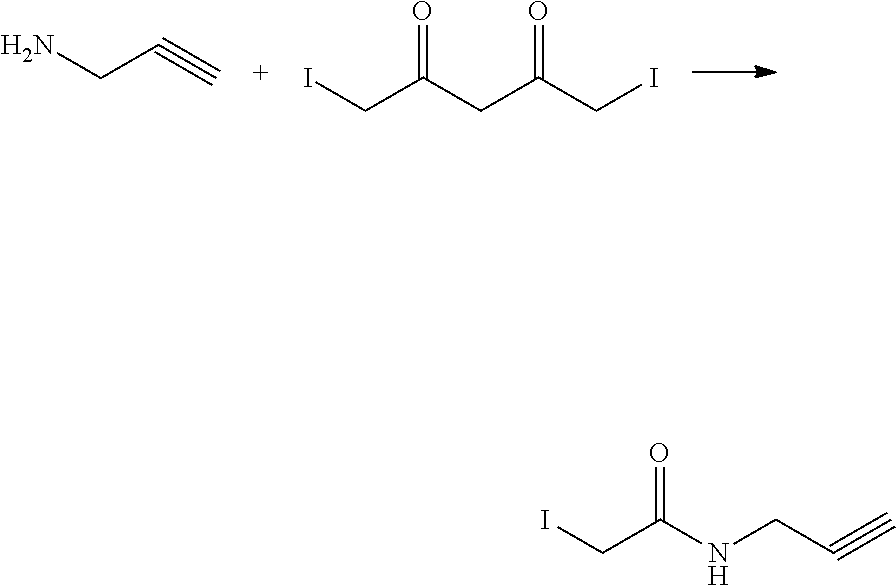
NCC#C.O=C(CI)CC(=O)CI.O=C(NCC#C)CI
